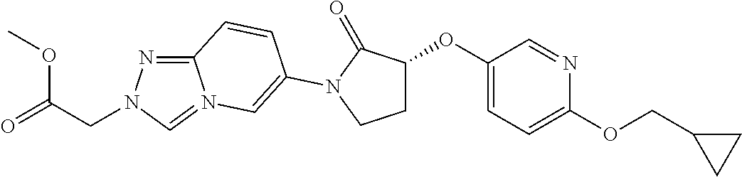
C12=NN(CC(=O)OC)C=N1C=C(N1C(=O)C(OC3=CC=C(OCC4CC4)N=C3)CC1)C=C2
